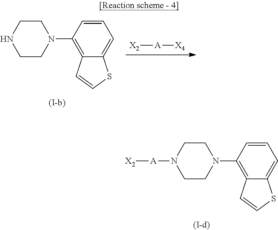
C1=CC(N2CCN([A][X2])CC2)=C2C(=C1)SC=C2.[X4][A][X2].C1=CC(N2CCNCC2)=C2C(=C1)SC=C2
